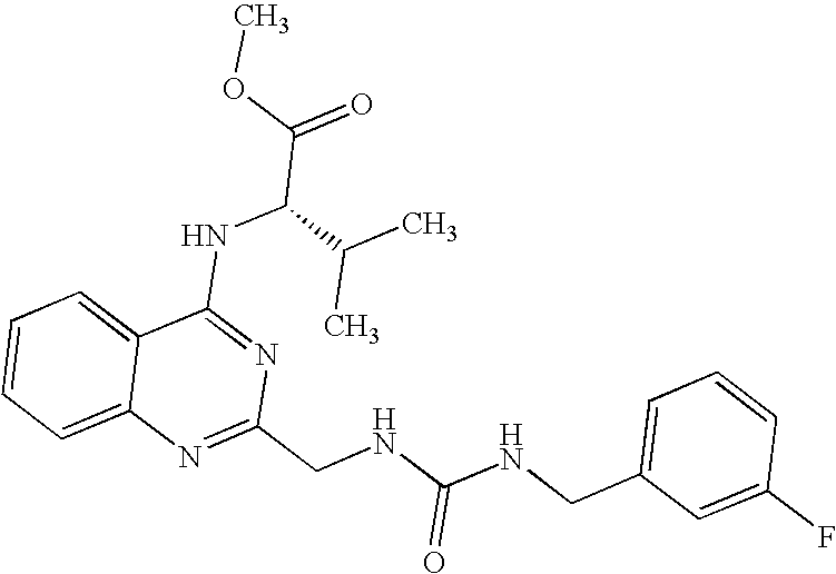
C12=CC=CC=C1N=C(CNC(NCC1=CC=CC(F)=C1)=O)N=C2NC(C(=O)OC)C(C)C
